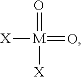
[X][M](=O)(=O)[X]
